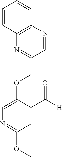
C(OC1=CN=C(OC)C=C1C([H])=O)C1=NC2=C(N=C1)C=CC=C2
